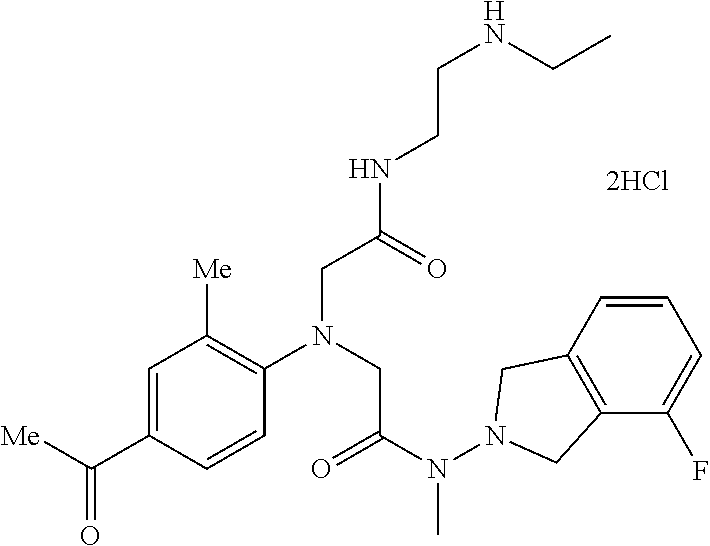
C(C1=CC([Me])=C(N(CC(N(N2CC3=C(C2)C=CC=C3F)C)=O)CC(NCCNCC)=O)C=C1)([Me])=O
